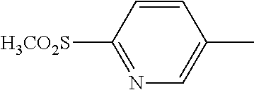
C1=CC([H3CO2S])=NC=C1C
